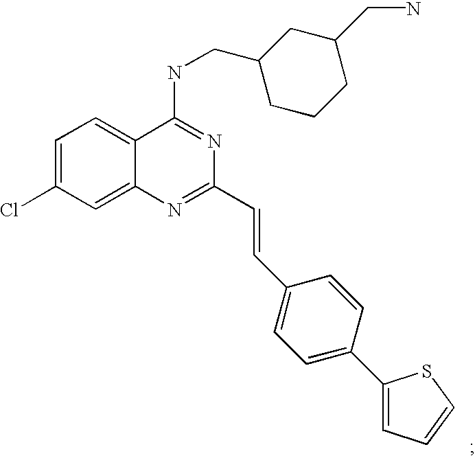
C1=C(Cl)C=C2C(=C1)C(NCC1CCCC(CN)C1)=NC(C=CC1=CC=C(C3=CC=CS3)C=C1)=N2
